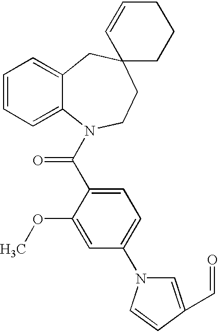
C1=CC=C2C(=C1)CC1(CCN2C(C2=CC=C(N3C=C(C=O)C=C3)C=C2OC)=O)CCCC=C1
